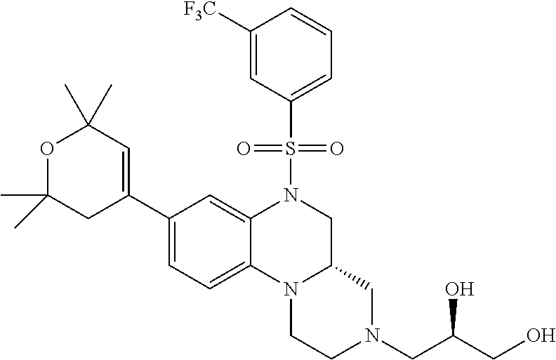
C1([F3C])=CC(S(N2CC3N(C4=CC=C(C5=CC(C)(C)OC(C)(C)C5)C=C24)CCN(CC(O)CO)C3)(=O)=O)=CC=C1
